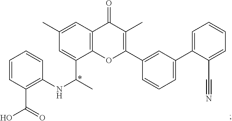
C1=C(C(C)NC2=C(C(O)=O)C=CC=C2)C2=C(C=C1C)C(=O)C(C)=C(C1=CC(C3=CC=CC=C3C#N)=CC=C1)O2
